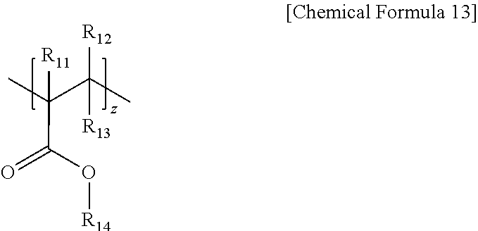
O=C(O[R14])C(C)(C(C)([R12])[R13])[R11]
